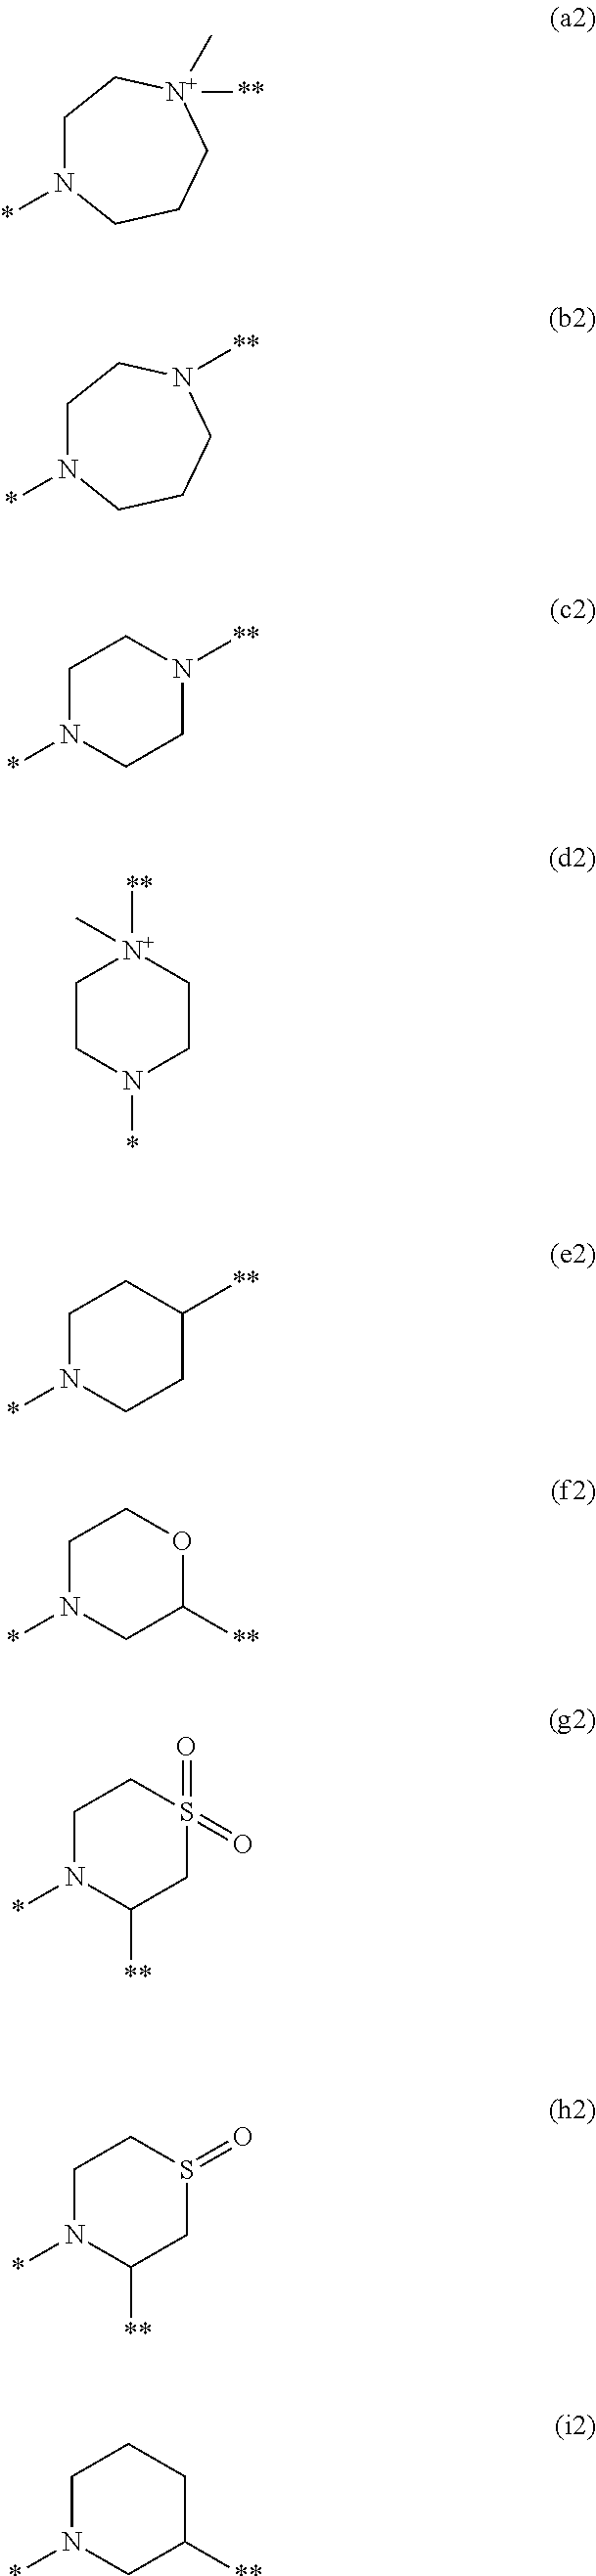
C1N(*)CCC[N+]([**])(C)C1.C1N(*)CCCN([**])C1.C1N(*)CCN([**])C1.C1CN(*)CC[N+]1([**])C.C1N(*)CCC([**])C1.C1N(*)CC([**])OC1.C1N(*)C([**])CS(=O)(=O)C1.C1N(*)C([**])CS(=O)C1.C1N(*)CC([**])CC1
